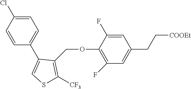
C1(C2=CSC([CF3])=C2COC2=C(F)C=C(CC[COOEt])C=C2F)=CC=C(Cl)C=C1
